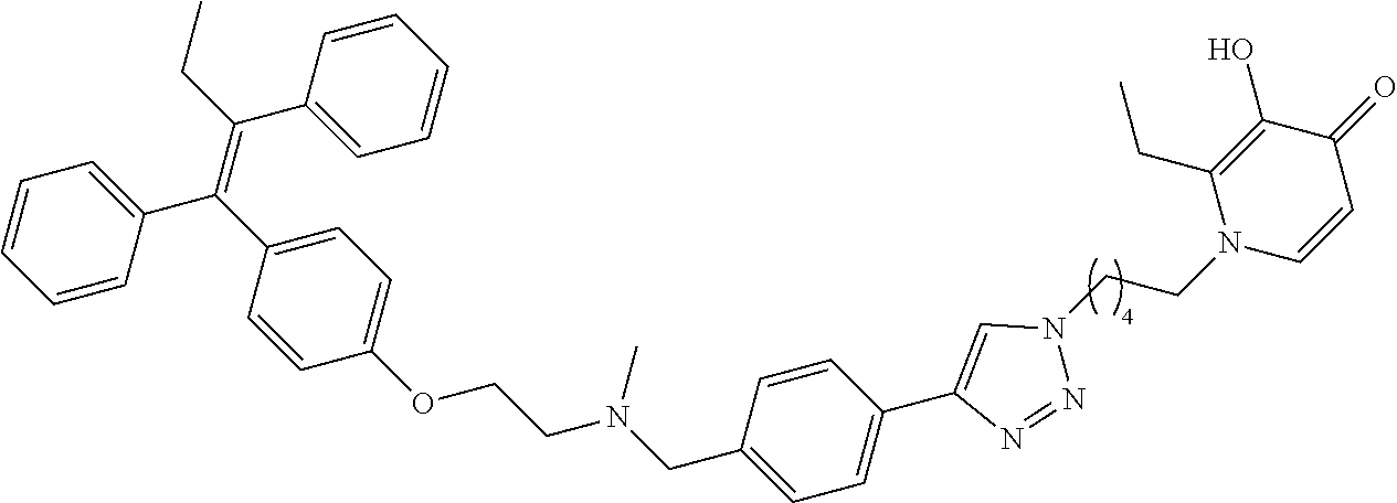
C1=CC(CN(CCOC2=CC=C(C(=C(CC)C3=CC=CC=C3)C3=CC=CC=C3)C=C2)C)=CC=C1C1=CN(CCN2C=CC(=O)C(O)=C2CC)N=N1
